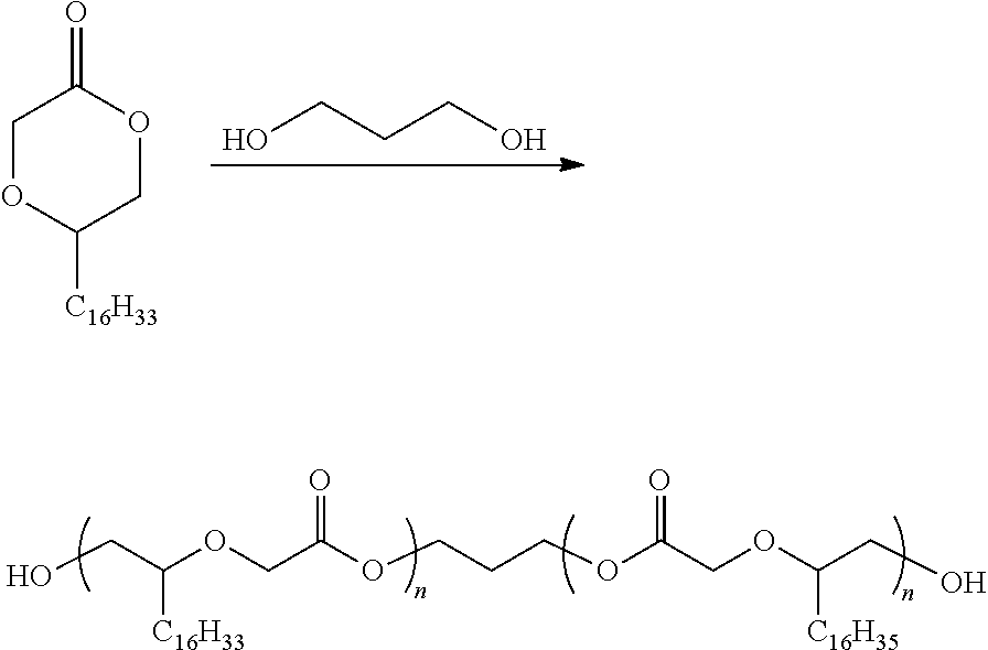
C1OC([C16H33])COC1=O.OCCCO.OCC(OCC(OCCCOC(COC(CO)[C16H35])=O)=O)[C16H33]
